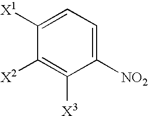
C1([NO2])=CC=C([X1])C([X2])=C1[X3]
